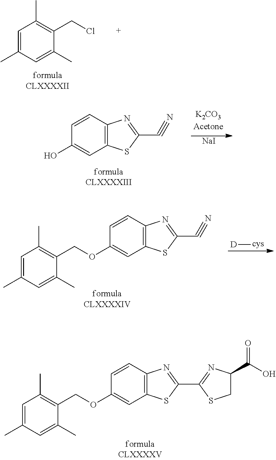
C1=C(C)C=C(C)C(CCl)=C1C.[NaI].C12=C(C=CC(O)=C1)N=C(C#N)S2.[D][cys].C12=C(C=CC(OCC3=C(C)C=C(C)C=C3C)=C1)N=C(C#N)S2.C12=C(C=CC(OCC3=C(C)C=C(C)C=C3C)=C1)N=C(C1=NC(C(O)=O)CS1)S2
